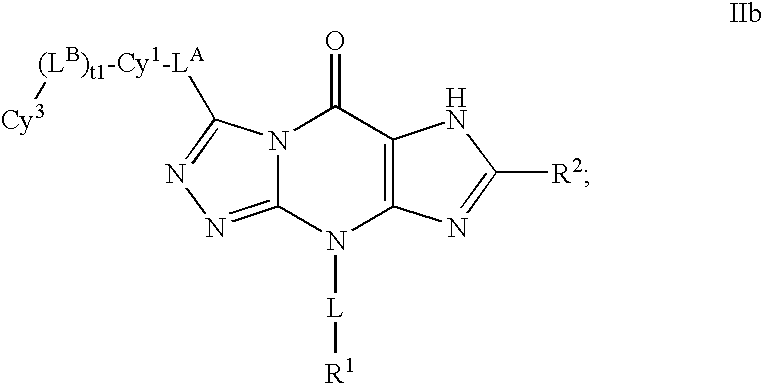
N12C(=NN=C1[(LB)t1-Cy1-LA][Cy3])N([L][R1])C1=C(C2=O)NC([R2])=N1
